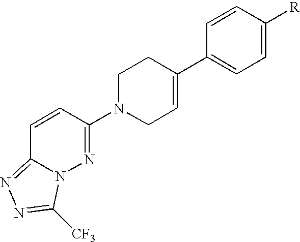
C1(C2=CCN(C3=NN4C(=NN=C4[CF3])C=C3)CC2)=CC=C([R])C=C1
